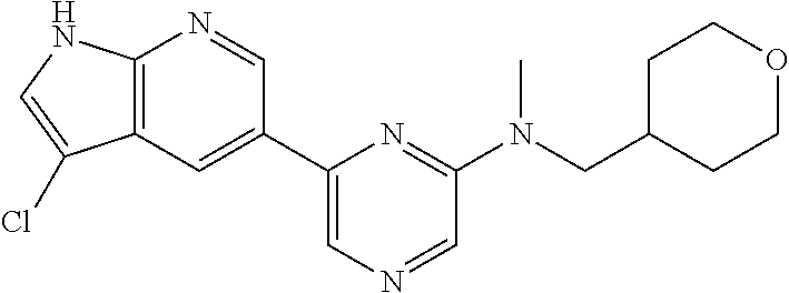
C12=C(C=C(C3=CN=CC(N(CC4CCOCC4)C)=N3)C=N1)C(Cl)=CN2
